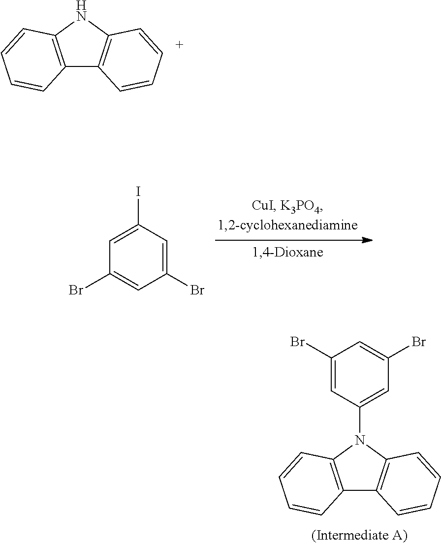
C12=C(NC3=C1C=CC=C3)C=CC=C2.C1(Br)=CC(I)=CC(Br)=C1.C12=C(N(C3=CC(Br)=CC(Br)=C3)C3=C1C=CC=C3)C=CC=C2
